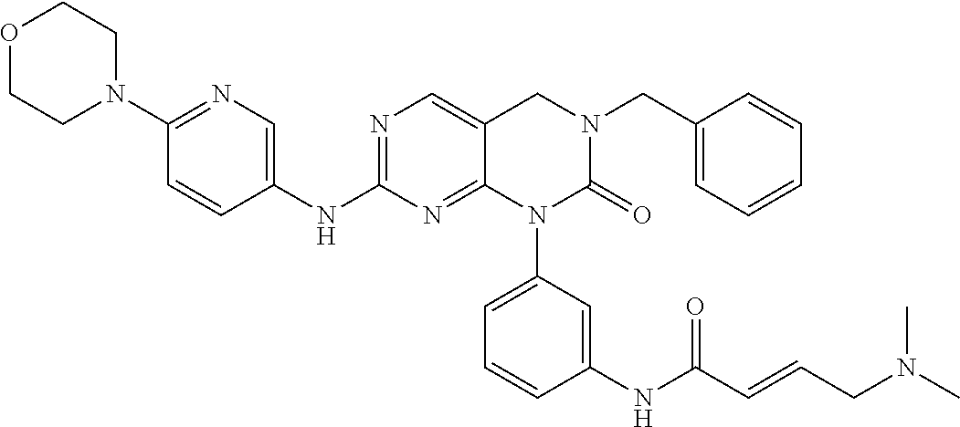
C(N1CC2=CN=C(NC3=CN=C(N4CCOCC4)C=C3)N=C2N(C2=CC=CC(NC(=O)C=CCN(C)C)=C2)C1=O)C1=CC=CC=C1
